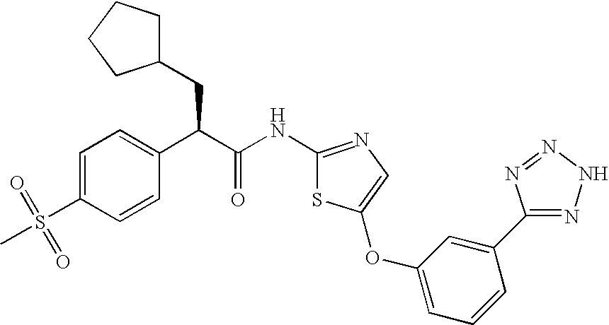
C1=C(S(C)(=O)=O)C=CC(C(C(=O)NC2=NC=C(OC3=CC=CC(C4=NNN=N4)=C3)S2)CC2CCCC2)=C1
